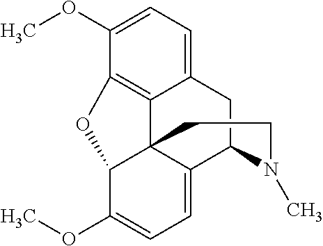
C12=CC=C(OC)C3=C1C14C(=CC=C(OC)C1O3)C(C2)N(C)CC4
